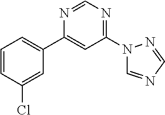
N1=CN=C(N2C=NC=N2)C=C1C1=CC=CC(Cl)=C1
